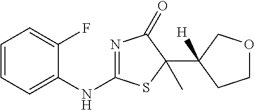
C1=CC=C(NC2=NC(=O)C(C3([H])CCOC3)(C)S2)C(F)=C1
